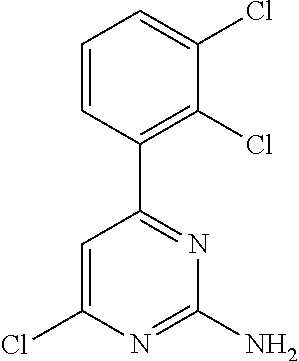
C1=C(Cl)N=C(N)N=C1C1=C(Cl)C(Cl)=CC=C1
